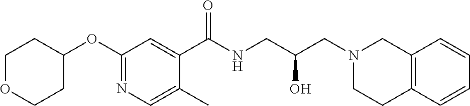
C1(OC2CCOCC2)=NC=C(C)C(C(NCC(CN2CCC3=C(C2)C=CC=C3)O)=O)=C1
